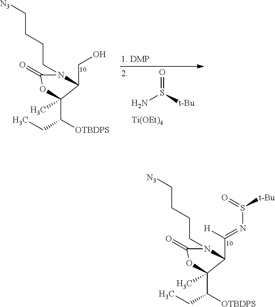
N1(CCCC[N3])C(=O)OC(C(CC)[OTBDPS])(C)C1C([H])=NS(=O)[t-Bu].N1(CCCC[N3])C(=O)OC(C(CC)[OTBDPS])(C)C1CO.NS([t-Bu])=O.[Ti(OEt)4]
